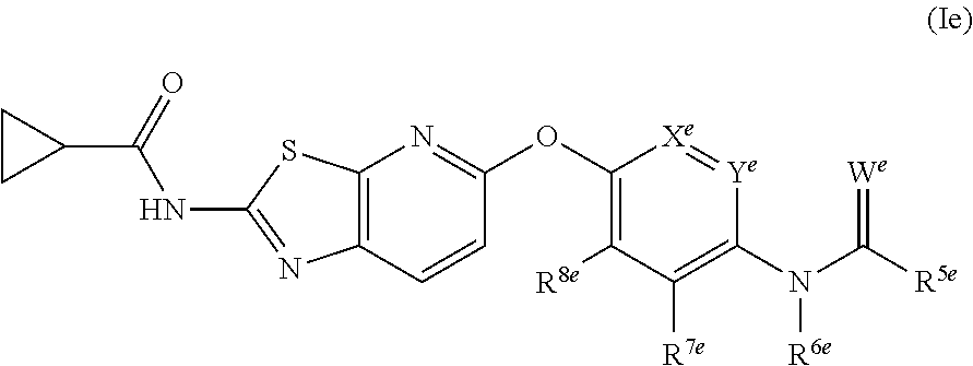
C1CC1C(=O)NC1=NC2=C(S1)N=C(OC1=C([R8e])C([R7e])=C(N(C([R5e])=[We])[R6e])[Ye]=[Xe]1)C=C2
